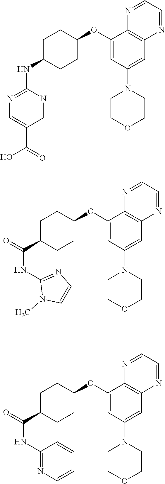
C1(OC2CCC(NC3=NC=C(C(O)=O)C=N3)CC2)=CC(N2CCOCC2)=CC2=C1N=CC=N2.C1(OC2CCC(C(NC3=NC=CN3C)=O)CC2)=CC(N2CCOCC2)=CC2=C1N=CC=N2.C1(OC2CCC(C(NC3=NC=CC=C3)=O)CC2)=CC(N2CCOCC2)=CC2=C1N=CC=N2
